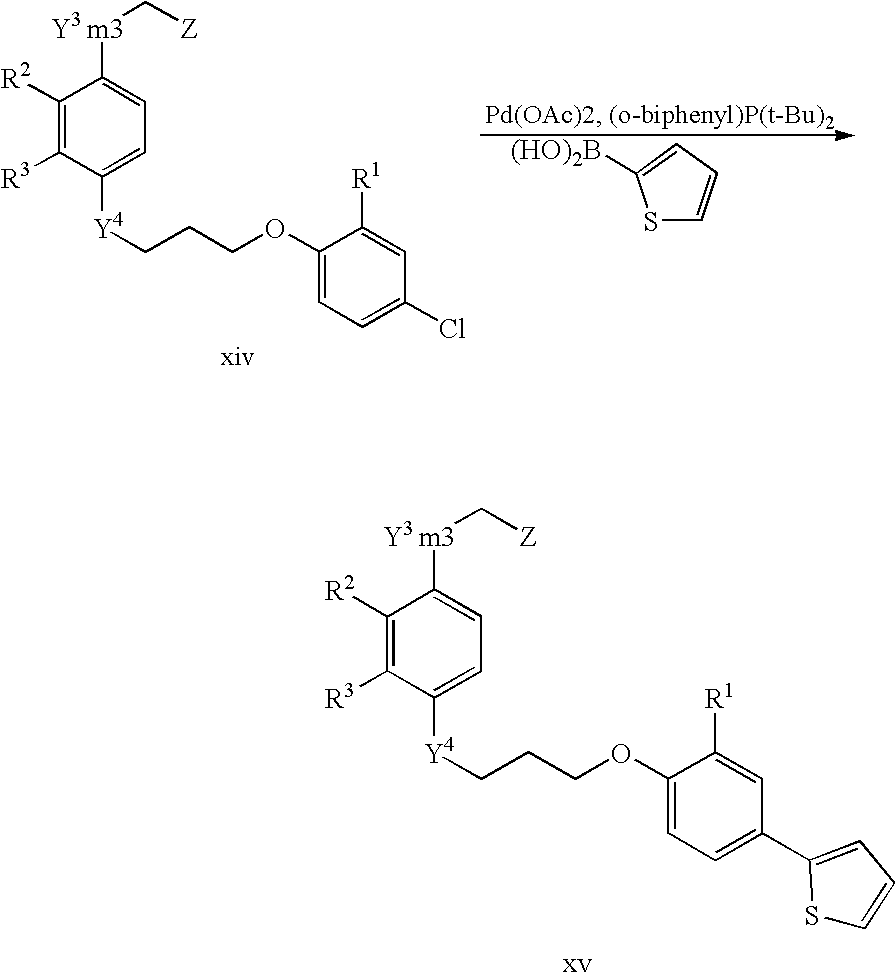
S1C=CC=C1[(HO)2B].C1([R2])=C([R3])C([Y4]CCCOC2=CC=C(Cl)C=C2[R1])=CC=C1[Y3 m3]C[Z].C1([R2])=C([R3])C([Y4]CCCOC2=CC=C(C3=CC=CS3)C=C2[R1])=CC=C1[Y3 m3]C[Z]
